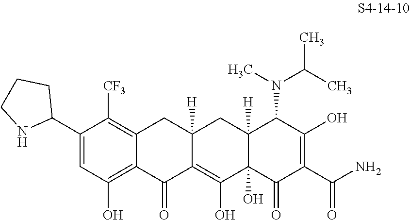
C1(C2CCCN2)=CC(O)=C2C(=C1[CF3])CC1([H])C(=C(O)C3(O)C([H])(C1)C(N(C(C)C)C)C(O)=C(C(N)=O)C3=O)C2=O
